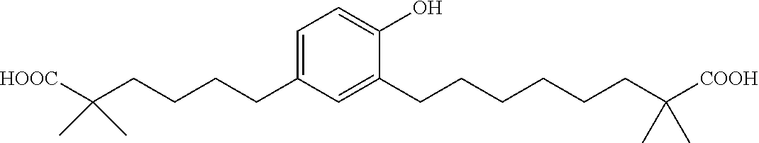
C1=C(O)C(CCCCCCC(C)(C)[COOH])=CC(CCCCC(C)(C)[HOOC])=C1
